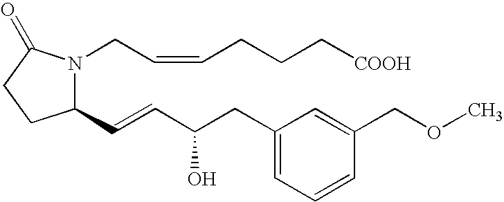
C1(C=CC(CC2=CC=CC(COC)=C2)O)N(CC=CCCC[COOH])C(=O)CC1
